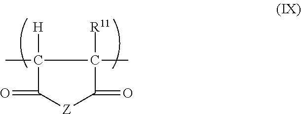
C1([H])(C)C(=O)[Z]C(=O)C1([R11])C
